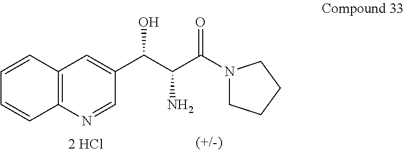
C1(C(C(C(N2CCCC2)=O)N)O)=CC2=C(N=C1)C=CC=C2
